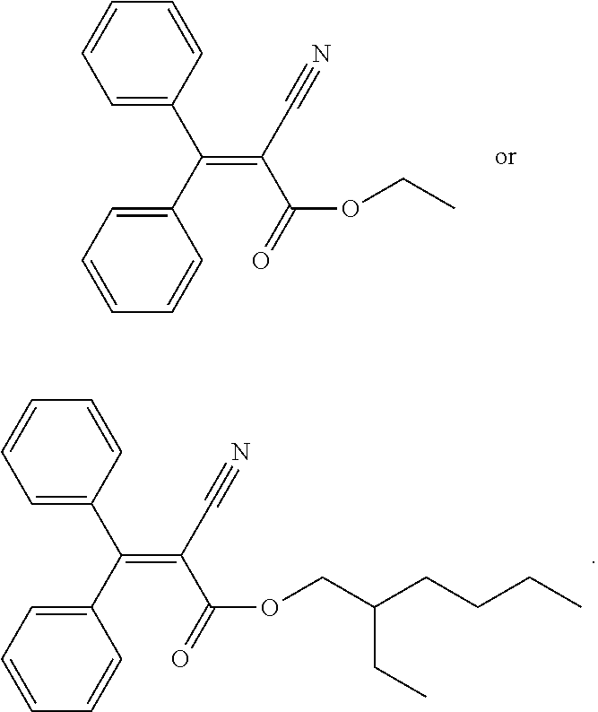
C1=C(C(C2=CC=CC=C2)=C(C#N)C(=O)OCC(CCCC)CC)C=CC=C1.C1=C(C(C2=CC=CC=C2)=C(C#N)C(=O)OCC)C=CC=C1
